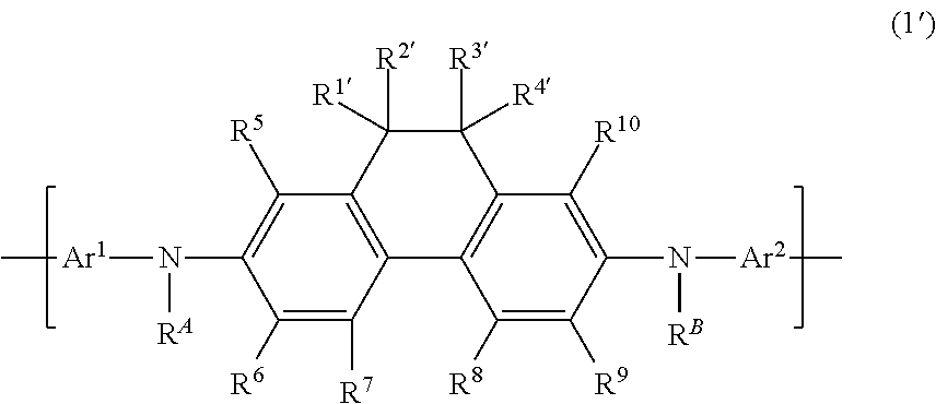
C1([R6])=C([R7])C2=C(C([R5])=C1N([Ar1]C)[RA])C([R2])([R1])C([R3])([R4])C1=C2C([R8])=C([R9])C(N([Ar2]C)[RB])=C1[R10]
